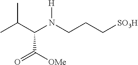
C(CN(C(C(C)C)C(=O)[OMe])[H])C[SO3H]
